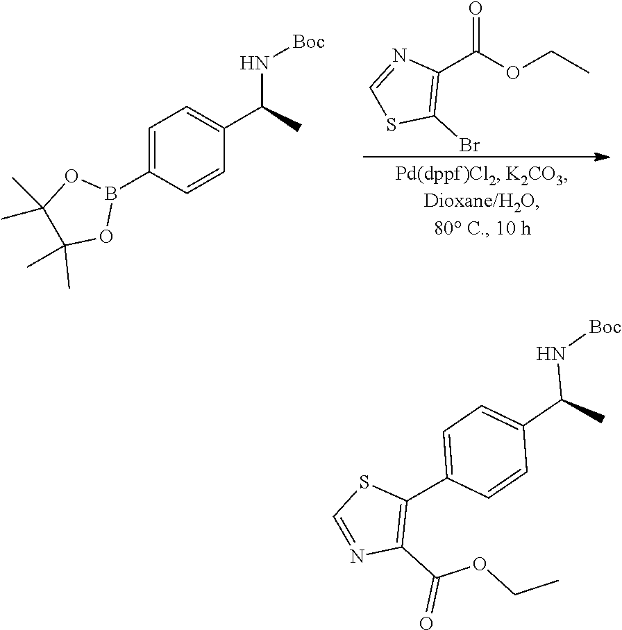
C1(C(OCC)=O)=C(Br)SC=N1.C1=C(B2OC(C)(C)C(C)(C)O2)C=CC(C(C)N[Boc])=C1.C1(C2=CC=C(C(C)N[Boc])C=C2)=C(C(OCC)=O)N=CS1
